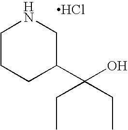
C1CCC(C(O)(CC)CC)CN1.Cl
